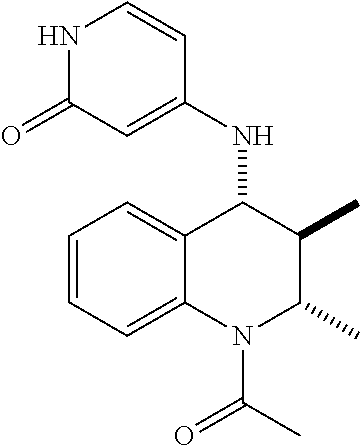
C12=CC=CC=C1C(NC1=CC(=O)NC=C1)C(C)C(C)N2C(=O)C
